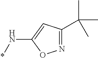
N1=C(C(C)(C)C)C=C(N*)O1
